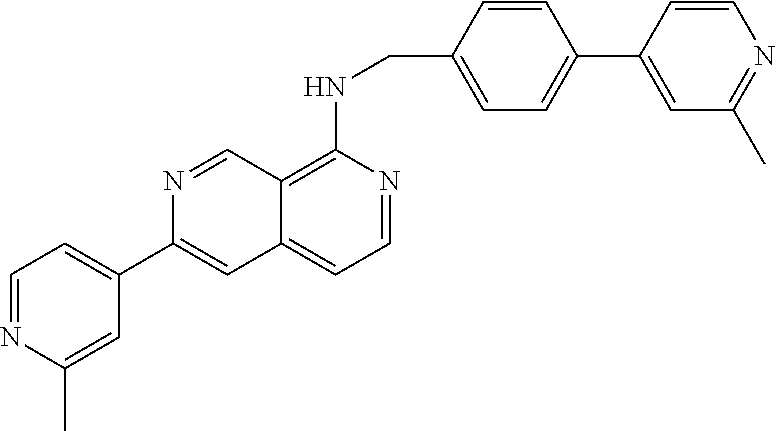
C1=NC(C2=CC=NC(C)=C2)=CC2=CC=NC(NCC3=CC=C(C4=CC(C)=NC=C4)C=C3)=C12
